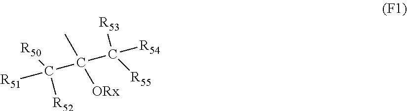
[R51]C(C(C([R54])([R55])[R53])(C)[ORx])([R50])[R52]
